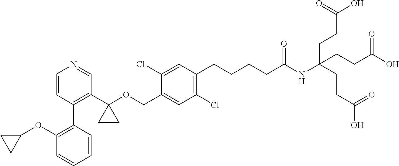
C1=CC(C2=C(OC3CC3)C=CC=C2)=C(C2(OCC3=CC(Cl)=C(CCCCC(NC(CCC(O)=O)(CCC(O)=O)CCC(O)=O)=O)C=C3Cl)CC2)C=N1
